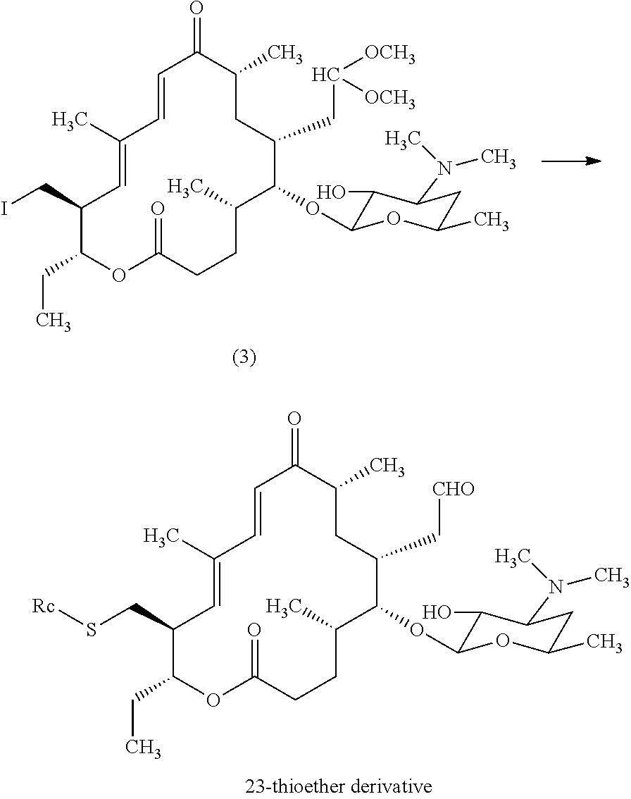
C1(CC)C(CI)C=C(C)C=CC(=O)C(C)CC(CC([OCH3])[OCH3])C(OC2C(O)C(N(C)C)CC(C)O2)C(C)CCC(=O)O1.C1(CC)C(CS[Rc])C=C(C)C=CC(=O)C(C)CC(C[CHO])C(OC2C(O)C(N(C)C)CC(C)O2)C(C)CCC(=O)O1
